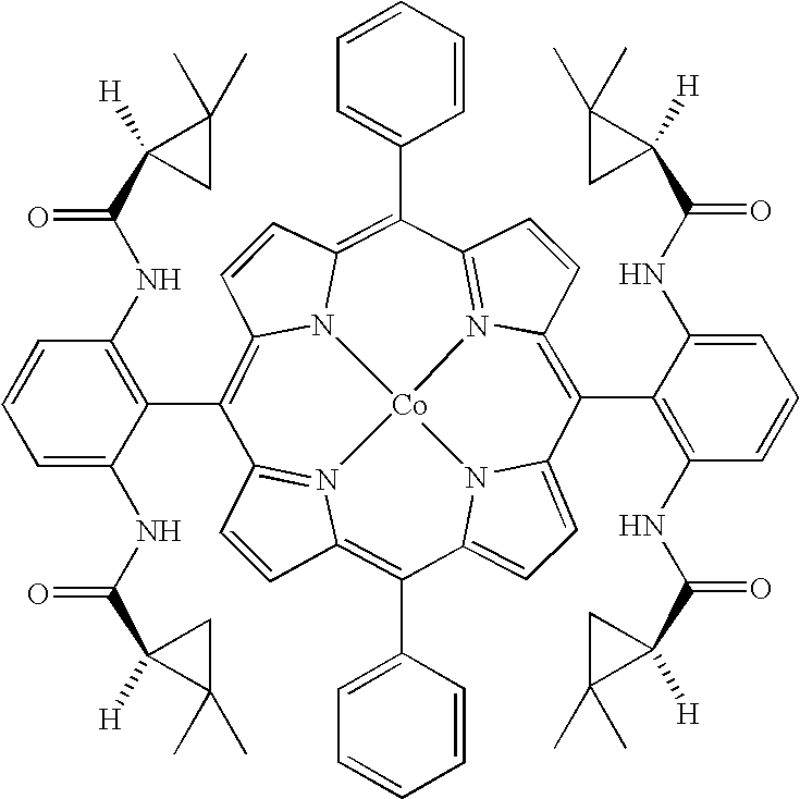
C1=CC2=C(C3=CC=CC=C3)C3=CC=C4N3[Co]35N2=C1C(C1=C(NC(C2([H])C(C)(C)C2)=O)C=CC=C1NC(C1([H])CC1(C)C)=O)=C1C=CC(=C(C2=CC=CC=C2)C2=N3C(=C4C3=C(NC(C4([H])CC4(C)C)=O)C=CC=C3NC(C3([H])C(C)(C)C3)=O)C=C2)N15
